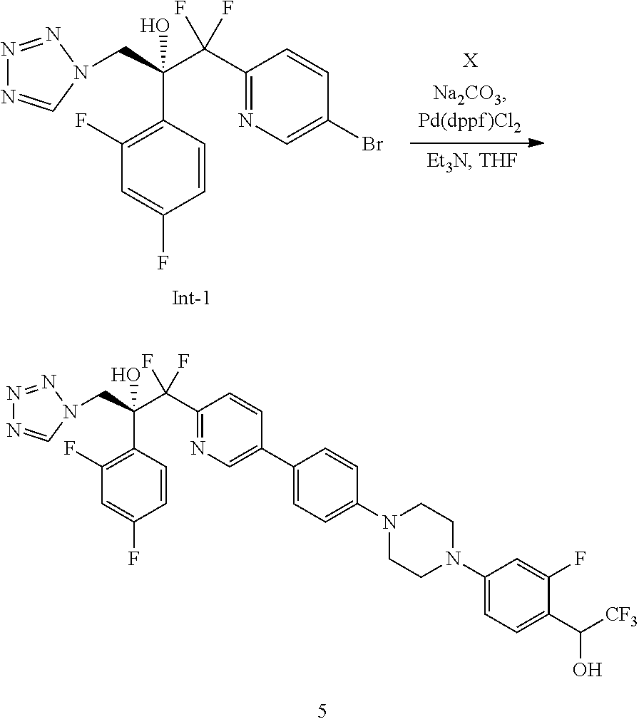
C1(C2=CN=C(C(C(CN3C=NN=N3)(O)C3=C(F)C=C(F)C=C3)(F)F)C=C2)=CC=C(N2CCN(C3=CC=C(C([CF3])O)C(F)=C3)CC2)C=C1.N1=NN(CC(C(C2=NC=C(Br)C=C2)(F)F)(O)C2=C(F)C=C(F)C=C2)C=N1.[X]
